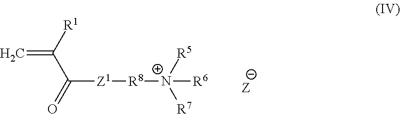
C=C([R1])C(=O)[Z1][R8][N+]([R5])([R7])[R6]
